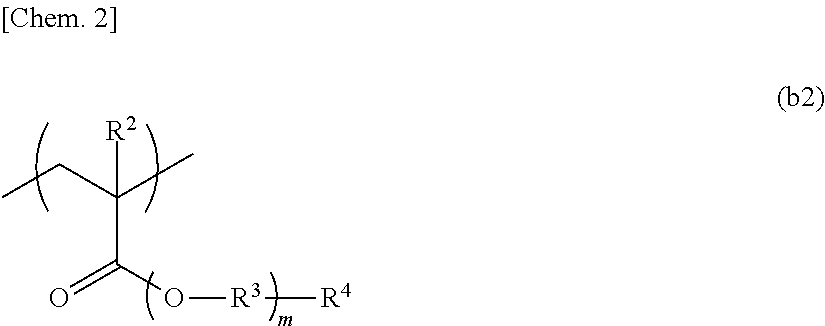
C(C(=O)O[R3][R4])(C)(CC)[R2]
